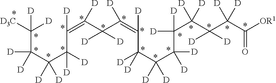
C(C(C(C(C(=C(C(C(=C(C(C(C(C(C(C(C(C([OR1])=O)([D])[D])([D])[D])([D])[D])([D])[D])([D])[D])([D])[D])([D])[D])[D])[D])([D])[D])[D])[D])([D])[D])([D])[D])([D])[D])([D])([D])[D3C]
